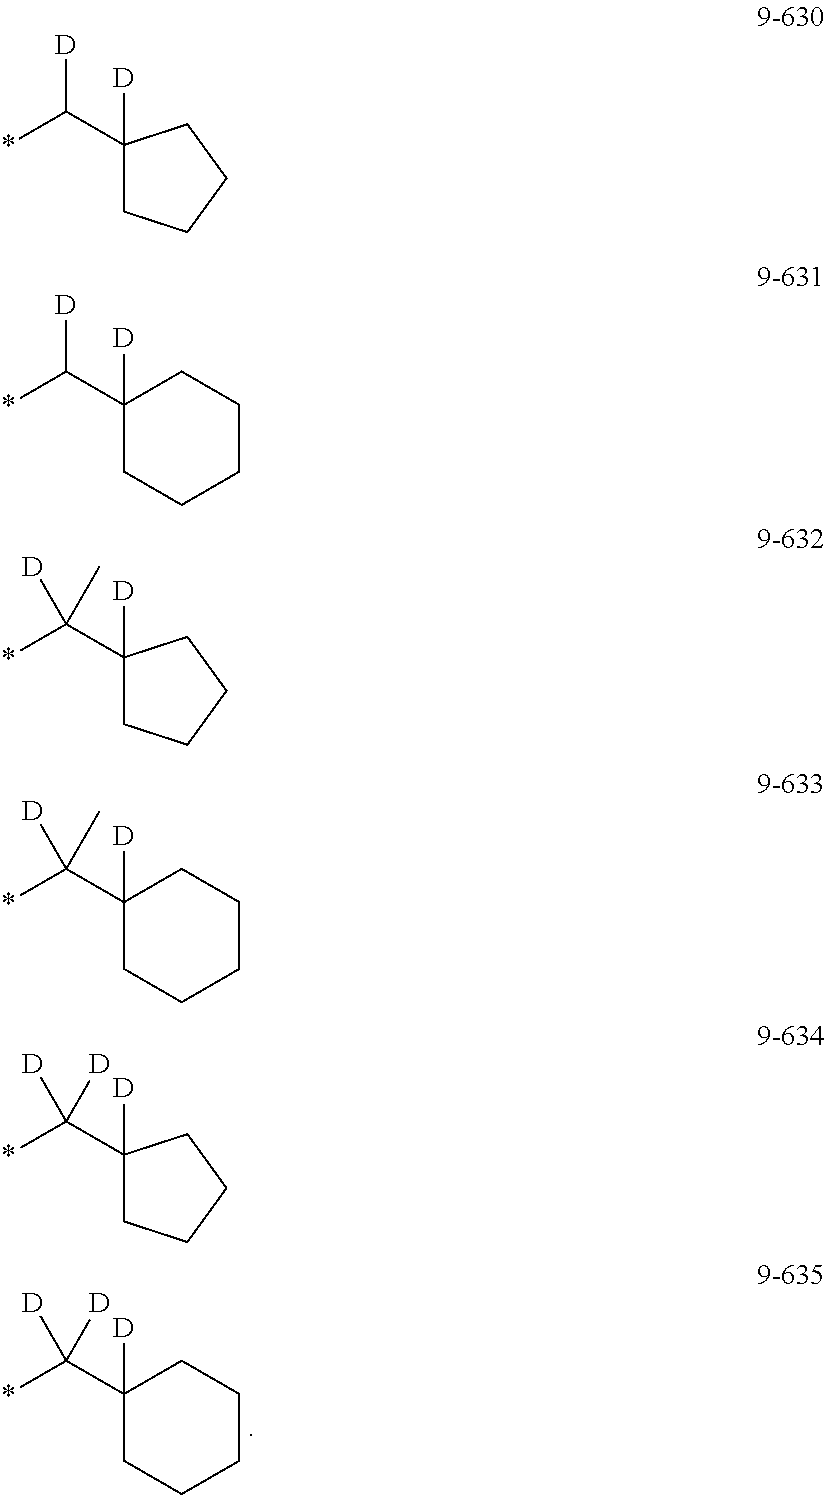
*C(C1([D])CCCCC1)([D])[D].*C(C1([D])CCCC1)[D].*C(C1([D])CCCCC1)[D].*C(C1([D])CCCC1)(C)[D].*C(C1([D])CCCCC1)(C)[D].*C(C1([D])CCCC1)([D])[D]
